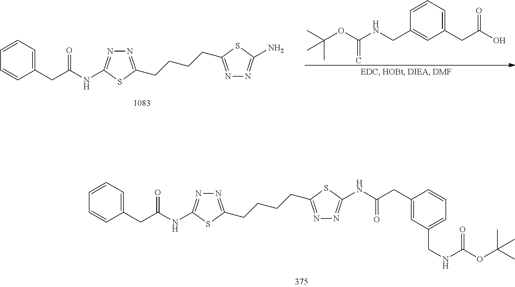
C1=CC=C(CC(=O)NC2=NN=C(CCCCC3=NN=C(NC(=O)CC4=CC(CNC(=O)OC(C)(C)C)=CC=C4)S3)S2)C=C1.C1=CC=C(CC(=O)NC2=NN=C(CCCCC3=NN=C(N)S3)S2)C=C1.C1=CC=C(CC(=O)O)C=C1CNC(=C)OC(C)(C)C
